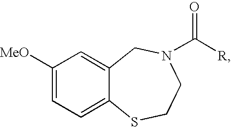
C1([MeO])=CC=C2C(=C1)CN(C([R])=O)CCS2
